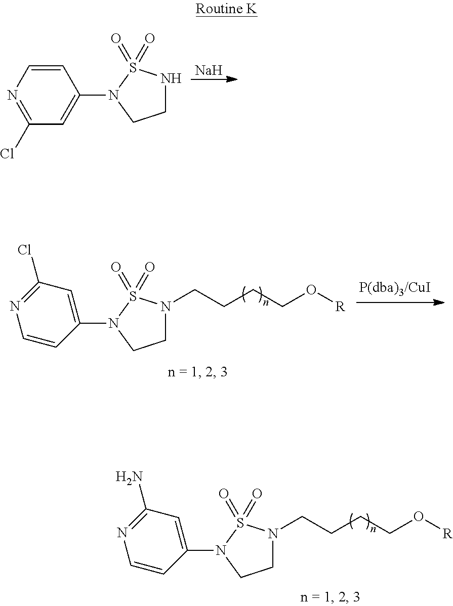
C1NS(=O)(=O)N(C2=CC(Cl)=NC=C2)C1.[Na].C1N(CCCCO[R])S(=O)(=O)N(C2=CC(Cl)=NC=C2)C1.C1N(CCCCO[R])S(=O)(=O)N(C2=CC(N)=NC=C2)C1
